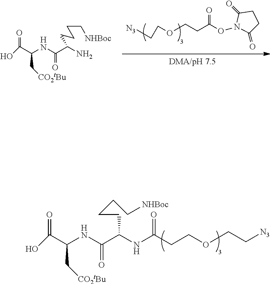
OC(C(NC(C(NC(CCOCC[N3])=O)CCCC[NHBoc])=O)C[CO2tBu])=O.[N3]CCOCCC(=O)ON1C(=O)CCC1=O.[DMA/pH 7.5].OC(C(NC(C(CCCC[NHBoc])N)=O)C[CO2tBu])=O
